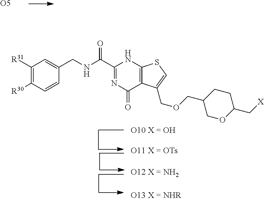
C1(C(NCC2=CC([R31])=C([R30])C=C2)=O)=NC(=O)C2=C(N1)SC=C2COCC1COC(C[X])CC1.[O5]
